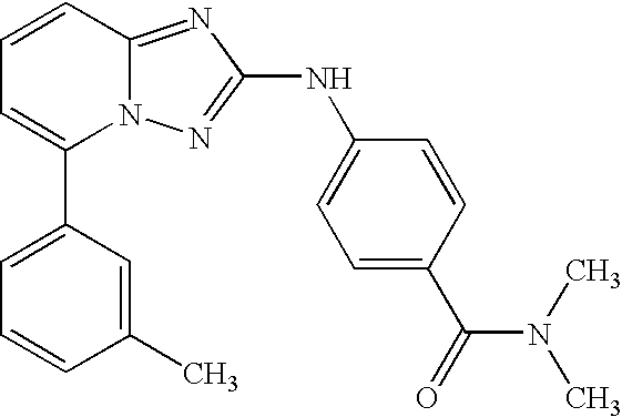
C1(C2=CC=CC3=NC(NC4=CC=C(C(=O)N(C)C)C=C4)=NN23)=CC=CC(C)=C1
